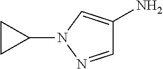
C1=NN(C2CC2)C=C1N
